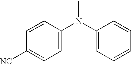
C1=C(N(C2=CC=CC=C2)C)C=CC([NC])=C1
